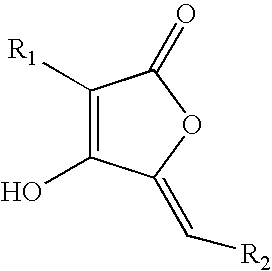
[R1]C1=C(O)C(=C[R2])OC1=O
